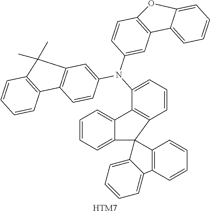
[HTM7].C1=CC=C2C(=C1)C1=C(C=CC=C1N(C1=CC3=C(C=C1)C1=C(C=CC=C1)C3(C)C)C1=CC3=C(C=C1)OC1=CC=CC=C31)C21C2=C(C=CC=C2)C2=CC=CC=C12
